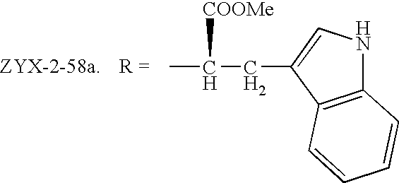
CC(CC1=CNC2=C1C=CC=C2)[COOMe]
